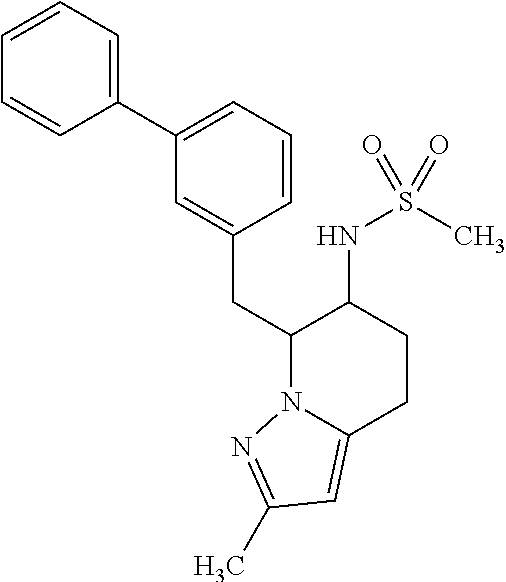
C1=CC=C(C2=CC=CC(CC3N4C(=CC(C)=N4)CCC3NS(C)(=O)=O)=C2)C=C1
